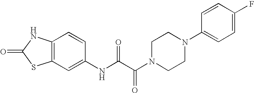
C12=C(C=C(NC(C(N3CCN(C4=CC=C(F)C=C4)CC3)=O)=O)C=C1)SC(=O)N2
